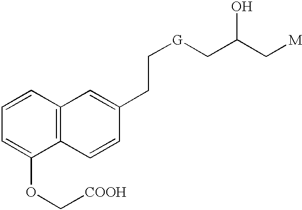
C12=C(C=CC=C1OC[COOH])C=C(CC[G]CC(C[M])O)C=C2
